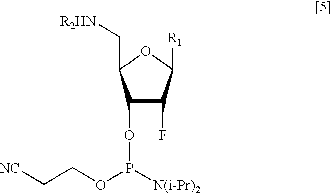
C1(OP(OCC[NC])[N(i-Pr)2])C(F)C([R1])OC1C[R2HN]
